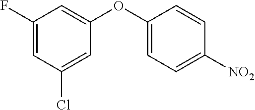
C1=C(OC2=CC(F)=CC(Cl)=C2)C=CC([NO2])=C1
